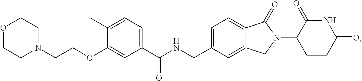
C(NCC1=CC=C2C(=C1)CN(C1CCC(=O)NC1=O)C2=O)(C1=CC=C(C)C(OCCN2CCOCC2)=C1)=O
